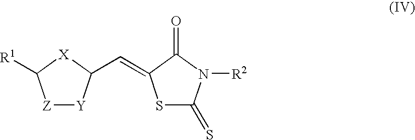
S1C(=S)N([R2])C(=O)C1=CC1[Y][Z]C([R1])[X]1
